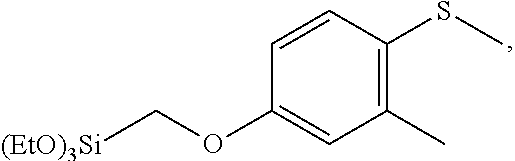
C1=CC(SC)=C(C)C=C1OC[(EtO)3Si]
